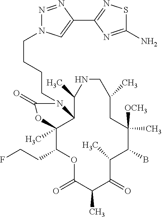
O1C(=O)C(C)C(=O)C(C)C(B)C([OCH3])(C)CC(C)CNC(C)C2C(C)(C1CCF)OC(=O)N2CCCCN1N=NC(C2=NSC(N)=N2)=C1
